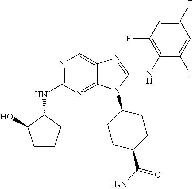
N1=C(NC2C(O)CCC2)N=C2C(=C1)N=C(NC1=C(F)C=C(F)C=C1F)N2C1CCC(C(N)=O)CC1
